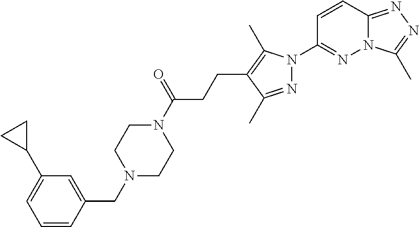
N12C(=NN=C1C)C=CC(N1N=C(C)C(CCC(N3CCN(CC4=CC(C5CC5)=CC=C4)CC3)=O)=C1C)=N2
